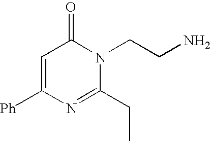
C1(CC)=NC([Ph])=CC(=O)N1CCN
